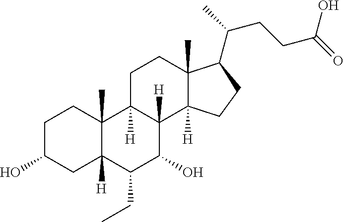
C1C(O)CC2([H])C(C)(C1)C1([H])C([H])(C(O)C2CC)C2([H])C(C)(CC1)C(C(C)CCC(=O)O)CC2
